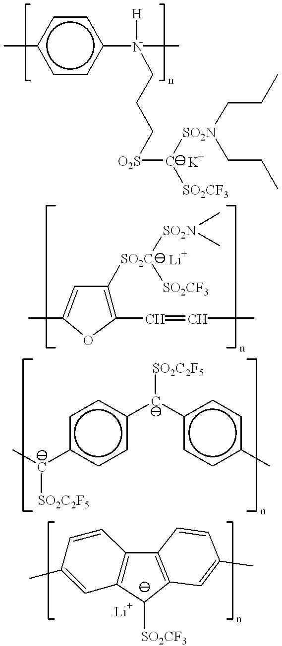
Cc1ccc(N(C)([H])CCC[O2S]C([SO2CF3])[SO2N](CCC)CCC)cc1.C1(C=CC)=C([SO2C]([SO2N](C)C)[SO2CF3])C=C(C)O1.c1c(C(C)[SO2C2F5])ccc(C(c2ccc(C)cc2)[SO2C2F5])c1.C12=C(C([SO2CF3])C3=C1C=CC(C)=C3)C=C(C)C=C2
